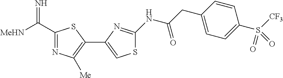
C1(C([MeHN])=N)=NC([Me])=C(C2=CSC(NC(CC3=CC=C(S([CF3])(=O)=O)C=C3)=O)=N2)S1
